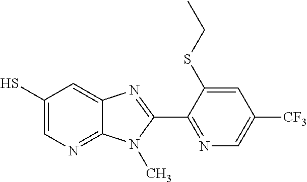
C1(S)=CN=C2C(=C1)N=C(C1=NC=C([CF3])C=C1SCC)N2C
